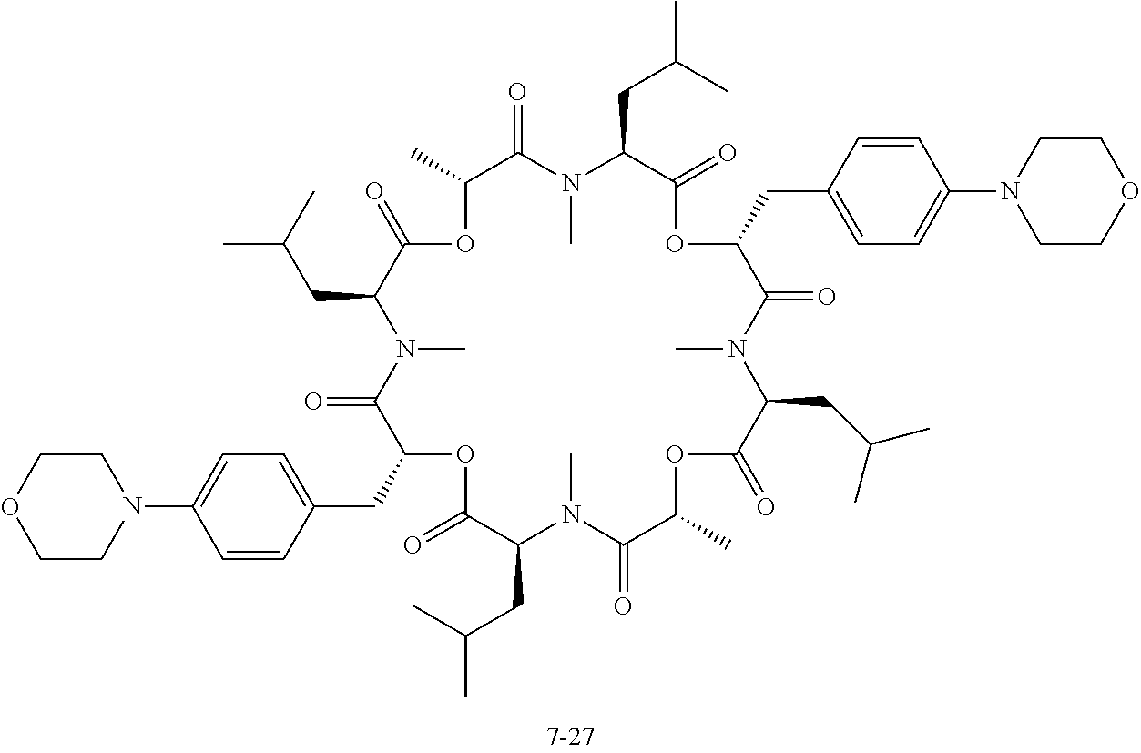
C1=CC(CC2OC(=O)C(CC(C)C)N(C)C(=O)C(C)OC(=O)C(CC(C)C)N(C)C(=O)C(CC3=CC=C(N4CCOCC4)C=C3)OC(=O)C(CC(C)C)N(C)C(=O)C(C)OC(=O)C(CC(C)C)N(C)C2=O)=CC=C1N1CCOCC1
